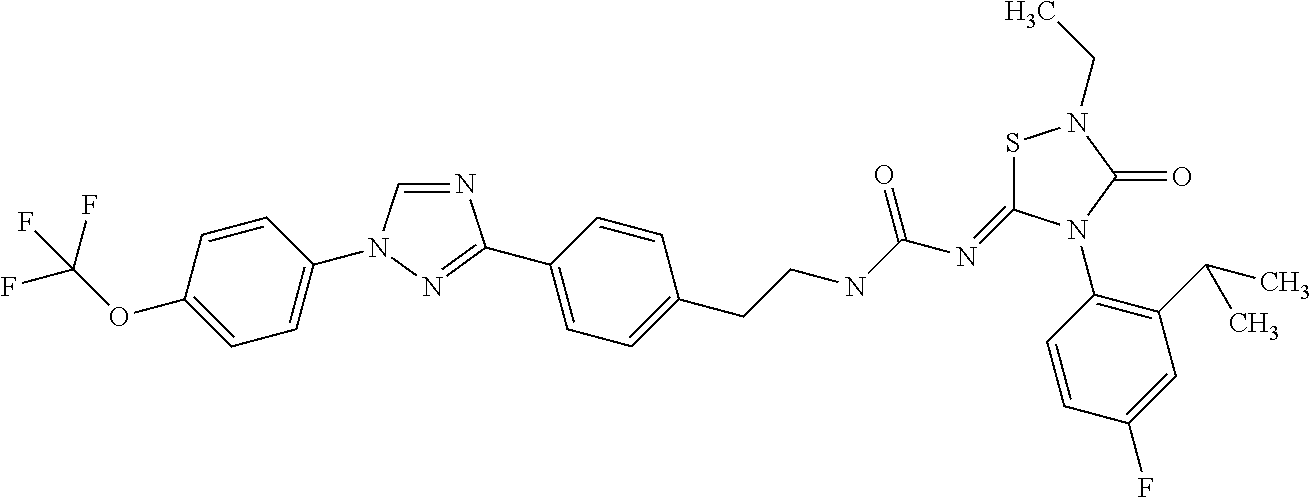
N1=C(C2=CC=C(CCNC(N=C3SN(CC)C(=O)N3C3=C(C(C)C)C=C(F)C=C3)=O)C=C2)N=CN1C1=CC=C(OC(F)(F)F)C=C1
